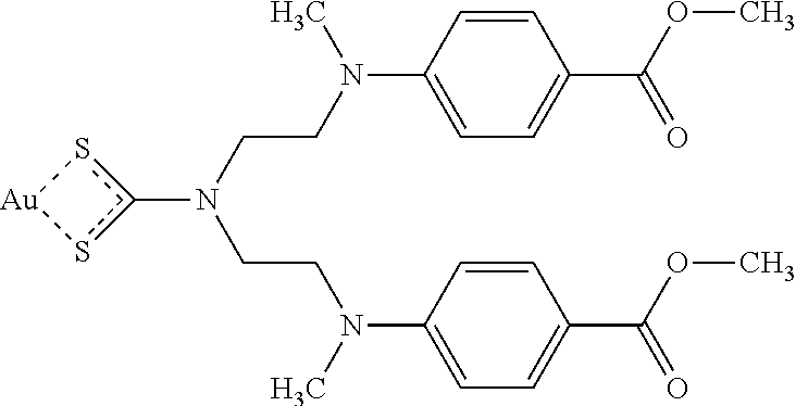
c1(N(CCN(C2=CC=C(C(OC)=O)C=C2)C)CCN(C2=CC=C(C(OC)=O)C=C2)C)s[Au]s1
